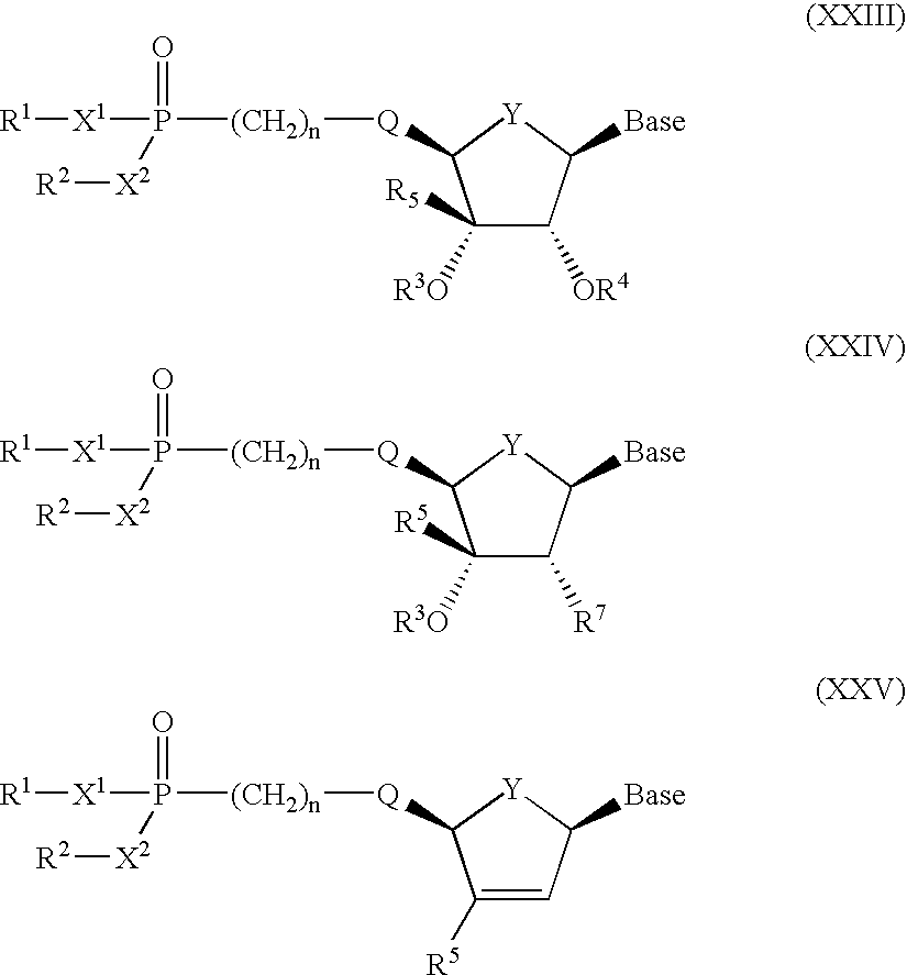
C1([R3O])([R5])C([OR4])C([Base])[Y]C1[Q][(CH2)n]P([X2][R2])(=O)[X1][R1].C1([R3O])([R5])C([R7])C([Base])[Y]C1[Q][(CH2)n]P([X2][R2])(=O)[X1][R1].C1([R5])=CC([Base])[Y]C1[Q][(CH2)n]P([X2][R2])(=O)[X1][R1]
